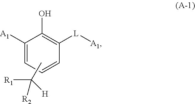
C1([A1])=CC=CC([L][A1])=C1O.CC([R1])([R2])[H]
